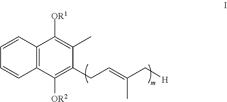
C1=CC2=C(C=C1)C([OR2])=C(CC=C(C[H])C)C(C)=C2[OR1]
